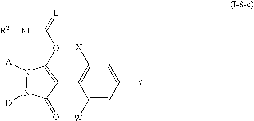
C1([X])=C(C2=C(OC(=[L])[M][R2])N([A])N([D])C2=O)C([W])=CC([Y])=C1
